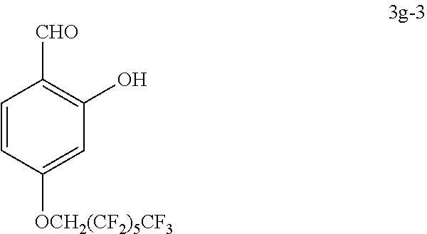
C1=CC([OCH2(CF2)5CF3])=CC(O)=C1[CHO]
